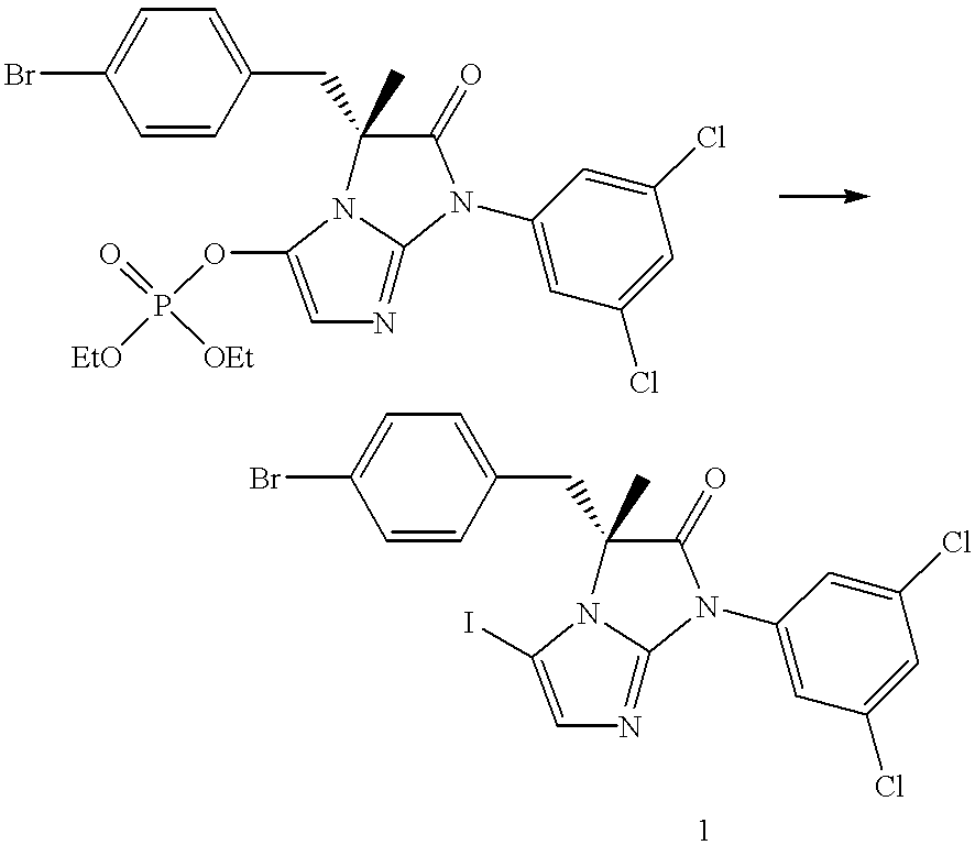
C1=CC(CC2(C)N3C(=NC=C3OP(=O)([OEt])[EtO])N(C3=CC(Cl)=CC(Cl)=C3)C2=O)=CC=C1Br.C1=CC(CC2(C)N3C(=NC=C3I)N(C3=CC(Cl)=CC(Cl)=C3)C2=O)=CC=C1Br
